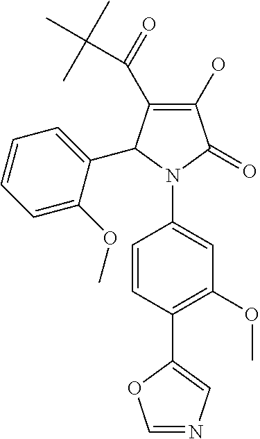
C1(O)=C(C(=O)C(C)(C)C)C(C2=CC=CC=C2OC)N(C2=CC(OC)=C(C3=CN=CO3)C=C2)C1=O
